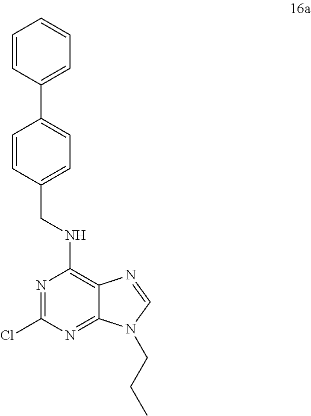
C1=CC(C2=CC=C(CNC3=C4C(=NC(Cl)=N3)N(CCC)C=N4)C=C2)=CC=C1
